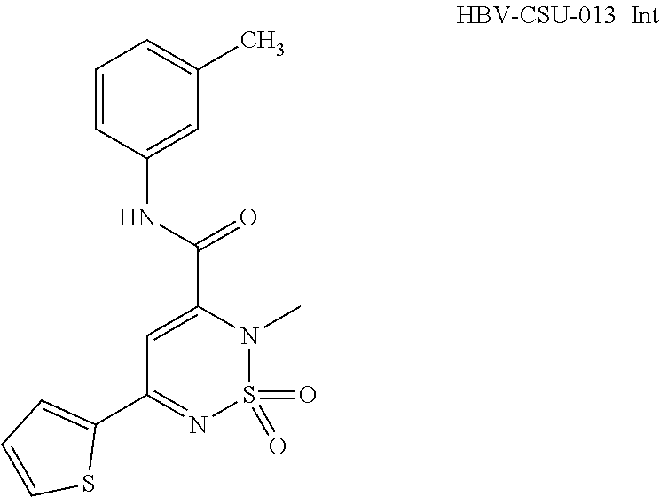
C1=C(C(NC2=CC(C)=CC=C2)=O)N(C)S(=O)(=O)N=C1C1=CC=CS1
